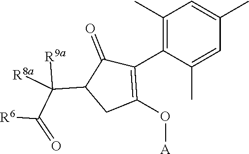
C1(C)=C(C2=C(O[A])CC(C(C([R6])=O)([R9a])[R8a])C2=O)C(C)=CC(C)=C1
